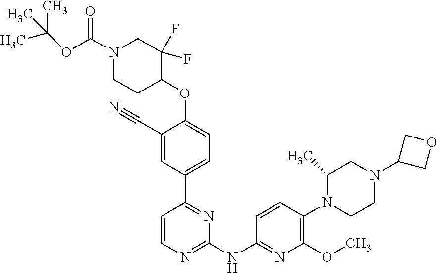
C1=CN=C(NC2=NC(OC)=C(N3CCN(C4COC4)CC3C)C=C2)N=C1C1=CC=C(OC2C(F)(F)CN(C(=O)OC(C)(C)C)CC2)C(C#N)=C1
